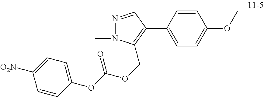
C1(C2=C(COC(OC3=CC=C([O2N])C=C3)=O)N(C)N=C2)=CC=C(OC)C=C1
